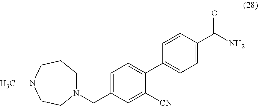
N1(CC2=CC=C(C3=CC=C(C(N)=O)C=C3)C([CN])=C2)CCCN(C)CC1
